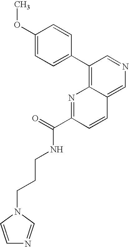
C1(OC)=CC=C(C2=C3C(=CN=C2)C=CC(C(=O)NCCCN2C=NC=C2)=N3)C=C1
